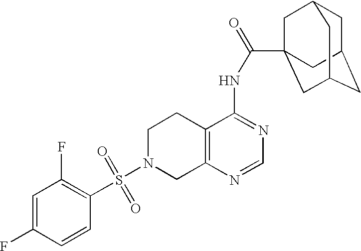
C1N(S(=O)(=O)C2=C(F)C=C(F)C=C2)CC2=C(C1)C(NC(=O)C13CC4CC(CC(C1)C4)C3)=NC=N2
